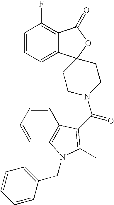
C1=CC=C2C(=C1F)C(=O)OC21CCN(C(=O)C2=C(C)N(CC3=CC=CC=C3)C3=C2C=CC=C3)CC1
